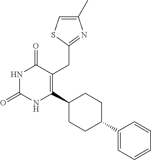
C(C1=C(C2CCC(C3=CC=CC=C3)CC2)NC(=O)NC1=O)C1=NC(C)=CS1
